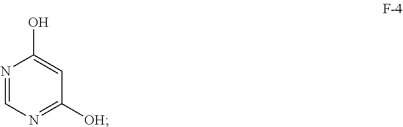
N1=CN=C([OH])C=C1O
